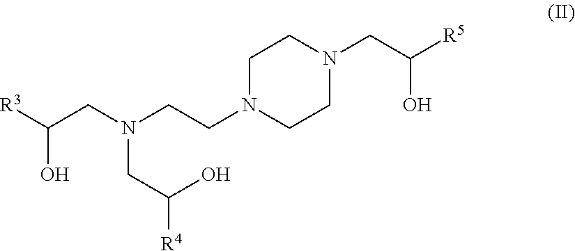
[R3]C(CN(CCN1CCN(CC([R5])O)CC1)CC(O)[R4])O
